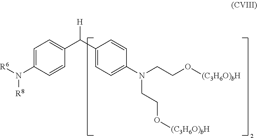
C1=C(N([R6])[R8])C=CC(C(C2=CC=C(N(CCO[(C3H6O)bH])CCO[(C3H6O)bH])C=C2)[H])=C1
